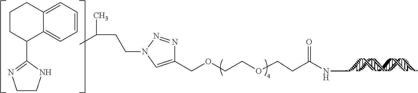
C1(COCCOCCC(NC)=O)=CN(CCC(C)C)N=N1.C1=CC=C2C(=C1)C(C1=NCCN1)CCC2
